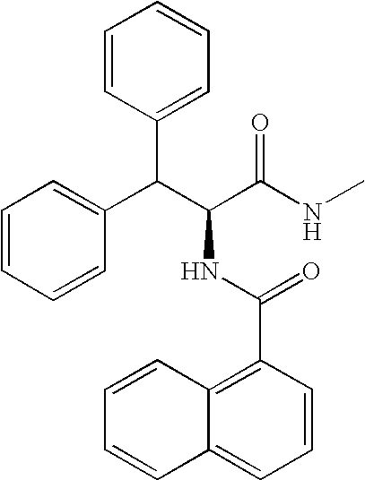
C1=CC(C(C(C(NC)=O)NC(C2=C3C(=CC=C2)C=CC=C3)=O)C2=CC=CC=C2)=CC=C1
